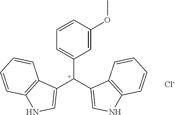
C1=CC(OC)=CC([C+](C2=CNC3=C2C=CC=C3)C2=CNC3=C2C=CC=C3)=C1.[Cl-]
